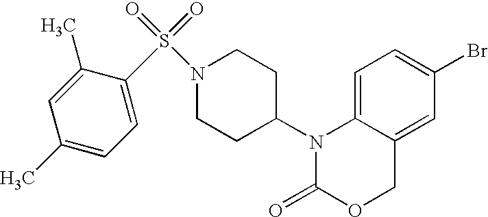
C1=C2C(=CC(Br)=C1)COC(=O)N2C1CCN(S(=O)(=O)C2=CC=C(C)C=C2C)CC1
